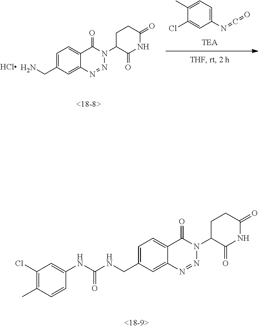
C1(Cl)=C(C)C=CC(NC(=O)NCC2=CC=C3C(=C2)N=NN(C2C(=O)NC(=O)CC2)C3=O)=C1.C1=C(CN)C=C2C(=C1)C(=O)N(C1C(=O)NC(=O)CC1)N=N2.C1(N=C=O)=CC=C(C)C(Cl)=C1
